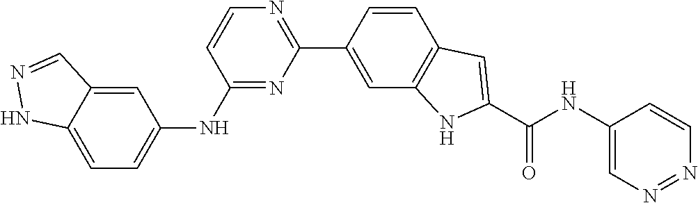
C1=C2C(=CC(NC3=NC(C4=CC5=C(C=C4)C=C(C(NC4=CN=NC=C4)=O)N5)=NC=C3)=C1)C=NN2
